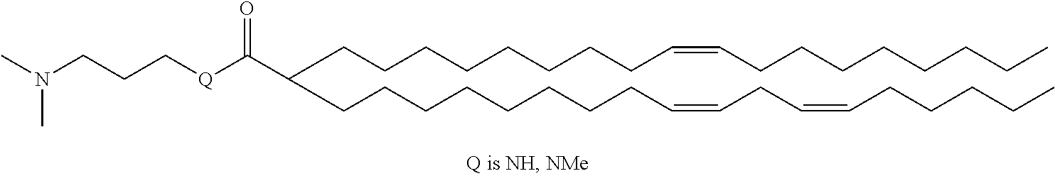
C(CCCCCCC=CCCCCCCCC)CC(CCCCCCCCC=CCC=CCCCCC)C([Q]CCCN(C)C)=O
